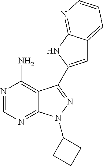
C12=C(N)N=CN=C1N(C1CCC1)N=C2C1=CC2=CC=CN=C2N1
